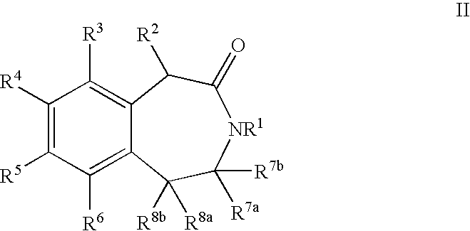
C1([R4])=C([R5])C([R6])=C2C(=C1[R3])C([R2])C(=O)[NR1]C([R7b])([R7a])C2([R8a])[R8b]
